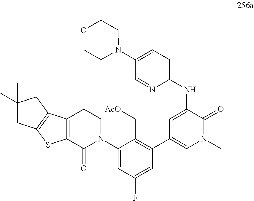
C1(N2CCC3=C(C2=O)SC2=C3CC(C)(C)C2)=CC(F)=CC(C2=CN(C)C(=O)C(NC3=CC=C(N4CCOCC4)C=N3)=C2)=C1C[AcO]
